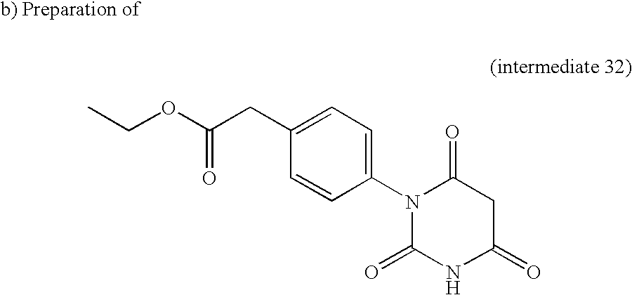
C1=C(CC(OCC)=O)C=CC(N2C(=O)NC(=O)CC2=O)=C1
